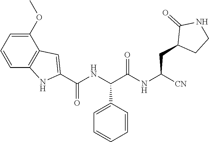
[CN]C(NC(C(NC(C1=CC2=C(N1)C=CC=C2OC)=O)C1=CC=CC=C1)=O)CC1CCNC1=O
